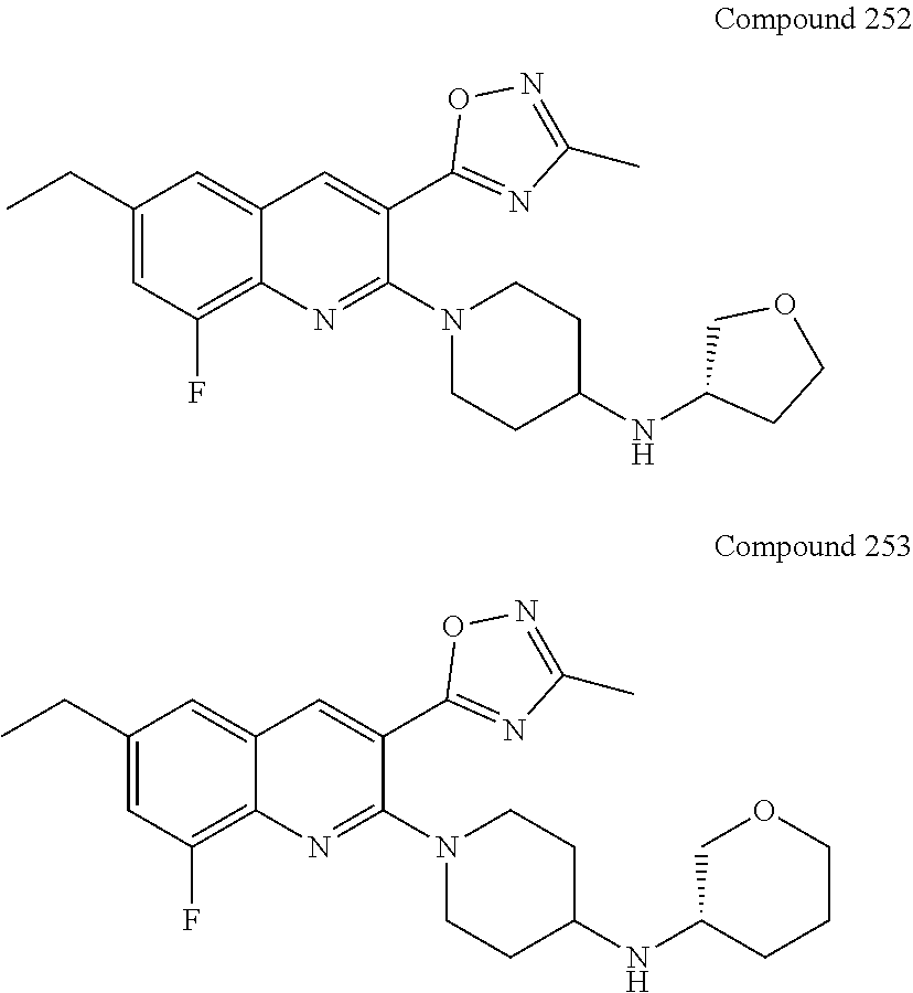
C12=C(F)C=C(CC)C=C1C=C(C1=NC(C)=NO1)C(N1CCC(NC3CCOC3)CC1)=N2.C12=C(F)C=C(CC)C=C1C=C(C1=NC(C)=NO1)C(N1CCC(NC3COCCC3)CC1)=N2
